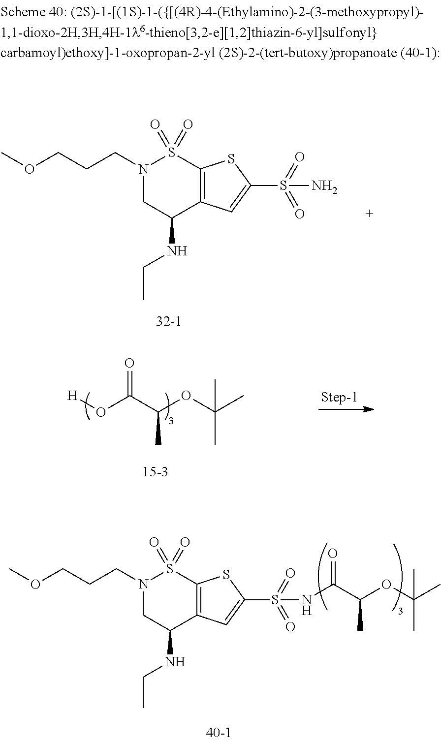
N1(CCCOC)CC(NCC)C2=C(S1(=O)=O)SC(S(=O)(=O)N)=C2.O(C(C(OC(C)(C)C)C)=O)[H].N1(CCCOC)CC(NCC)C2=C(S1(=O)=O)SC(S(=O)(=O)NC(=O)C(C)OC(C)(C)C)=C2
